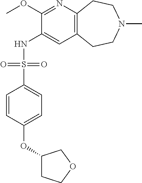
C1(OC)=NC2=C(C=C1NS(C1=CC=C(OC3CCOC3)C=C1)(=O)=O)CCN(C)CC2
